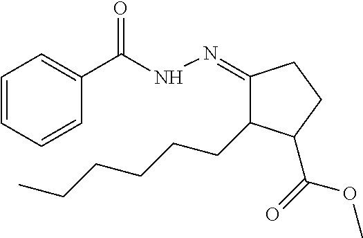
C1=CC=CC(C(NN=C2CCC(C(OC)=O)C2CCCCCC)=O)=C1
